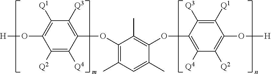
C1([Q2])=C([Q4])C(OC2=C(C)C=C(C)C(OC3=C([Q4])C([Q2])=C(O[H])C([Q1])=C3[Q3])=C2C)=C([Q3])C([Q1])=C1O[H]
